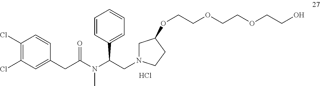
C1(Cl)=C(Cl)C=C(CC(N(C(CN2CC(OCCOCCOCCO)CC2)C2=CC=CC=C2)C)=O)C=C1.Cl
